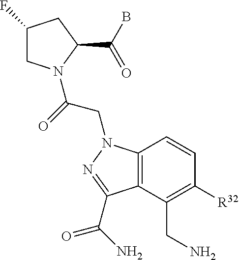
C1(F)CN(C(=O)CN2C3=C(C(CN)=C([R32])C=C3)C(C(=O)N)=N2)C(C(B)=O)C1
